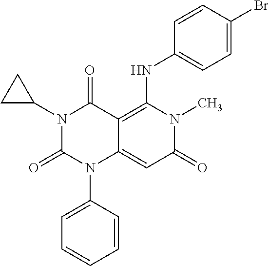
N1(C2CC2)C(=O)N(C2=CC=CC=C2)C2=CC(=O)N(C)C(NC3=CC=C(Br)C=C3)=C2C1=O
